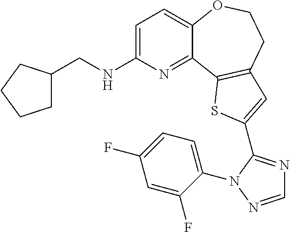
C1=C(NCC2CCCC2)N=C2C(=C1)OCCC1=C2SC(C2=NC=NN2C2=CC=C(F)C=C2F)=C1
